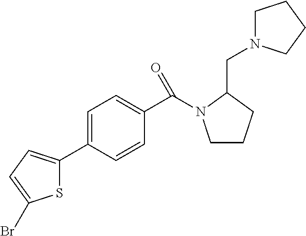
S1C(C2=CC=C(C(=O)N3CCCC3CN3CCCC3)C=C2)=CC=C1Br
